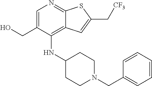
C1C(NC2=C3C(=NC=C2CO)SC(C[CF3])=C3)CCN(CC2=CC=CC=C2)C1
